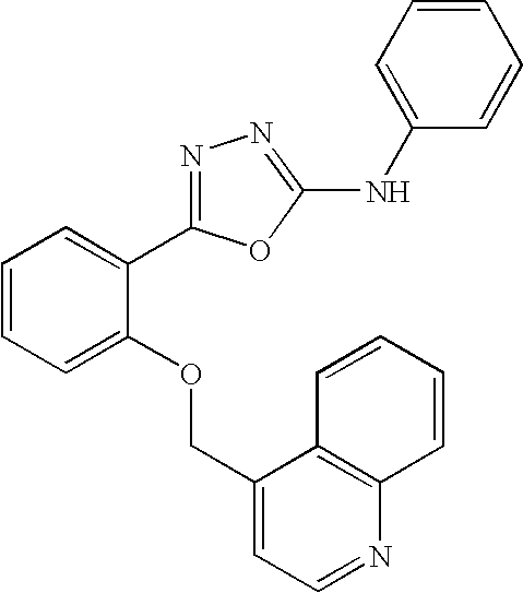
N1=C(C2=CC=CC=C2OCC2=CC=NC3=C2C=CC=C3)OC(NC2=CC=CC=C2)=N1
